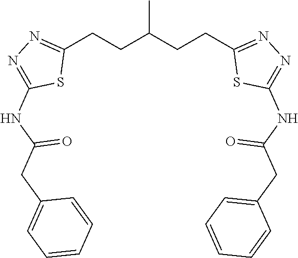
C1(CCC(CCC2=NN=C(NC(CC3=CC=CC=C3)=O)S2)C)=NN=C(NC(CC2=CC=CC=C2)=O)S1
